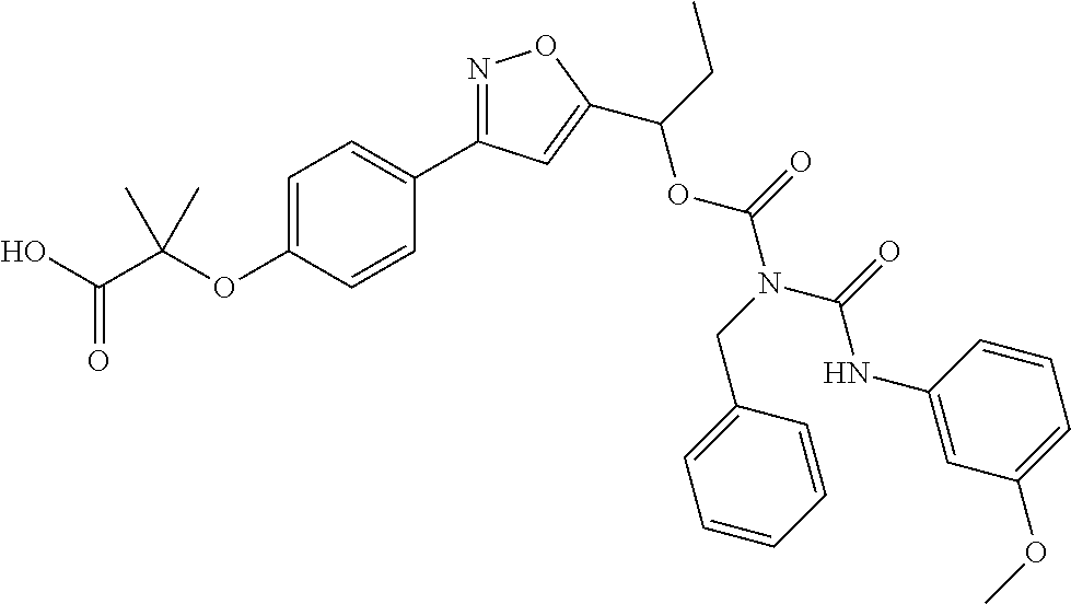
C1=C(OC(C(O)=O)(C)C)C=CC(C2=NOC(C(CC)OC(N(CC3=CC=CC=C3)C(=O)NC3=CC(OC)=CC=C3)=O)=C2)=C1
